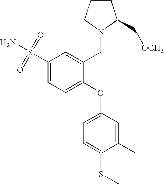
C1(S(N)(=O)=O)=CC=C(OC2=CC=C(SC)C(C)=C2)C(CN2CCCC2C[OCH3])=C1
